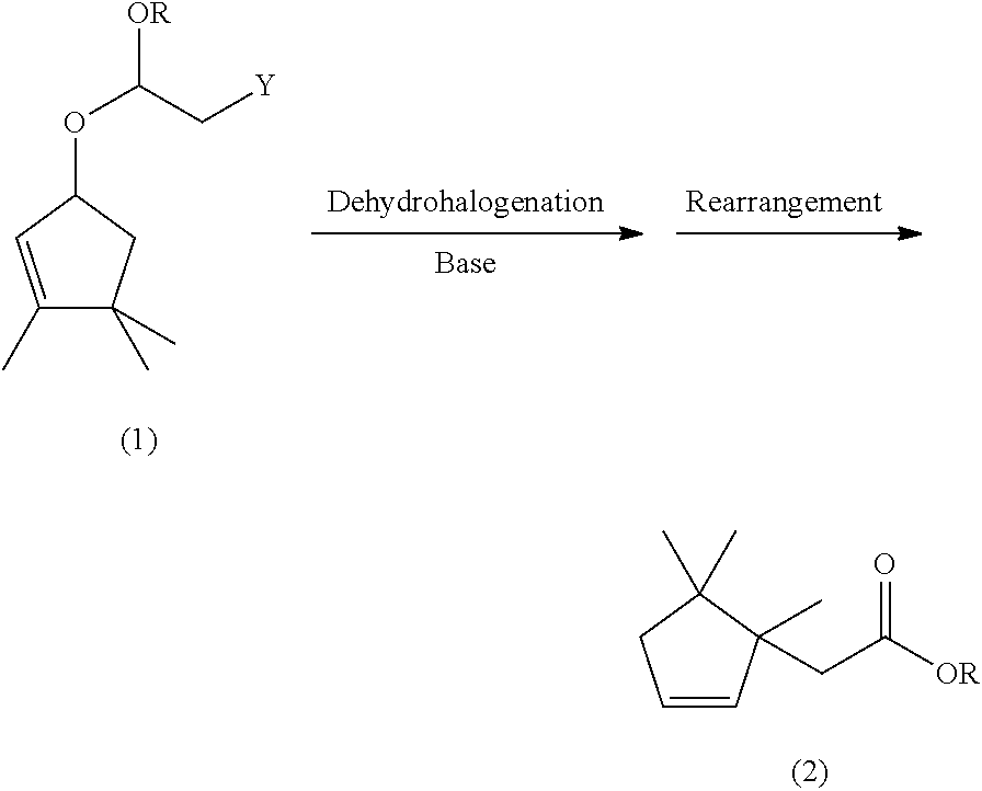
C1(C)=CC(OC(C[Y])[OR])CC1(C)C.C1=CC(C)(CC([OR])=O)C(C)(C)C1
